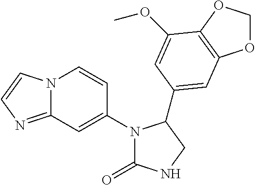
N1CC(C2=CC3=C(OCO3)C(OC)=C2)N(C2=CC3=NC=CN3C=C2)C1=O
